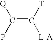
C(=C([T])[L-A])(P)[Q]
